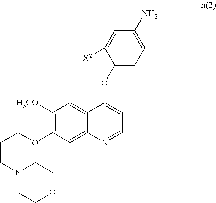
C1([H3CO])=C(OCCCN2CCOCC2)C=C2C(=C1)C(OC1=CC=C([NH2])C=C1[X2])=CC=N2
